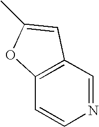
C1=NC=CC2=C1C=C(C)O2
